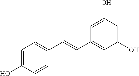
C1=C(O)C=CC(C=CC2=CC(O)=CC(O)=C2)=C1
